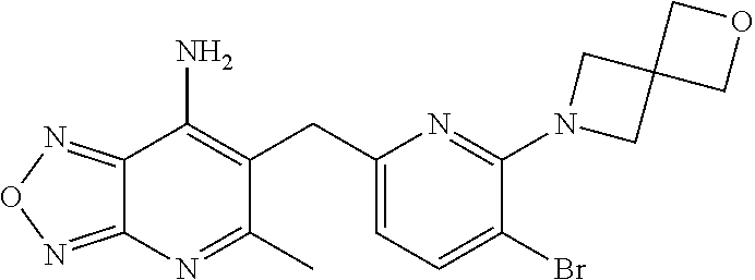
C12=NON=C1N=C(C)C(CC1=CC=C(Br)C(N3CC4(C3)COC4)=N1)=C2N
